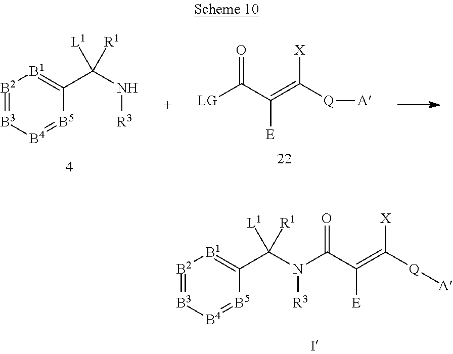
[LG]C(C(=C([Q][A])[X])[E])=O.[B2]1=[B3][B4]=[B5]C(C(N[R3])([R1])[L1])=[B1]1.[B2]1=[B3][B4]=[B5]C(C(N([R3])C(C(=C([Q][A])[X])[E])=O)([R1])[L1])=[B1]1
